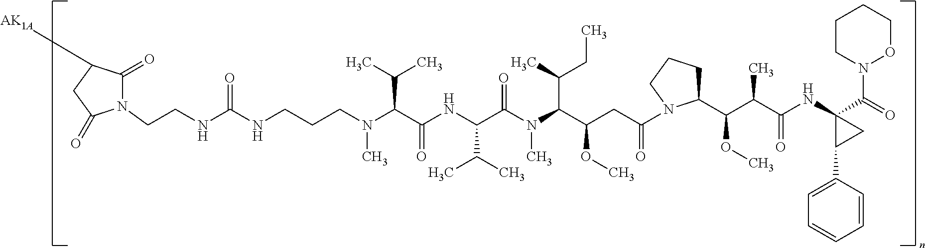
N1(CCNC(NCCCN(C(C(NC(C(N(C(C(CC(=O)N2C(C(C(C(NC3(C(=O)N4OCCCC4)CC3C3=CC=CC=C3)=O)C)OC)CCC2)OC)C(C)CC)C)=O)C(C)C)=O)C(C)C)C)=O)C(=O)C([AK1A])CC1=O
